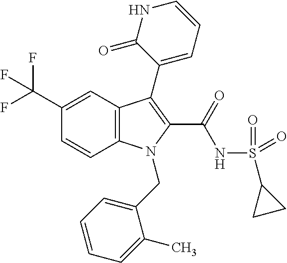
C12=C(C=C(C(F)(F)F)C=C1)C(C1=CC=CNC1=O)=C(C(=O)NS(C1CC1)(=O)=O)N2CC1=CC=CC=C1C
